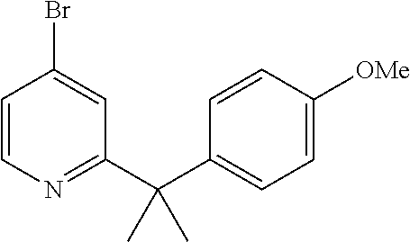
C1=CN=C(C(C2=CC=C([OMe])C=C2)(C)C)C=C1Br
